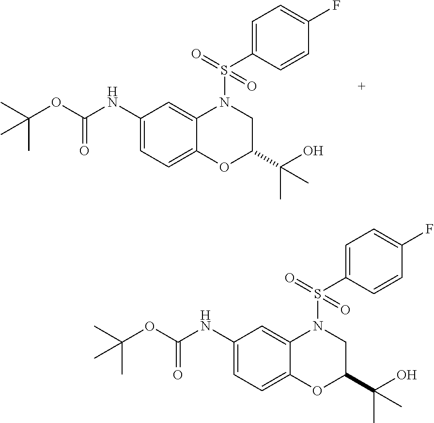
N(C(OC(C)(C)C)=O)C1=CC=C2C(=C1)N(S(C1=CC=C(F)C=C1)(=O)=O)CC(C(O)(C)C)O2.N(C(OC(C)(C)C)=O)C1=CC=C2C(=C1)N(S(C1=CC=C(F)C=C1)(=O)=O)CC(C(O)(C)C)O2
